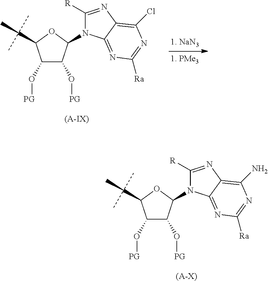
C1(O[PG])C(O[PG])C(N2C([R])=NC3=C(Cl)N=C([Ra])N=C23)OC1C(C)(C)C.[(A-IX)].C1(O[PG])C(O[PG])C(N2C([R])=NC3=C(N)N=C([Ra])N=C23)OC1C(C)(C)C.[(A-X)]
